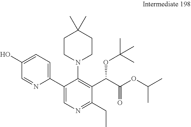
C1=C(O)C=NC(C2=CN=C(CC)C(C(C(OC(C)C)=O)OC(C)(C)C)=C2N2CCC(C)(C)CC2)=C1
